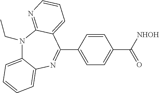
N1(CC)C2=CC=CC=C2N=C(C2=CC=C(C([NHOH])=O)C=C2)C2=CC=CN=C12
